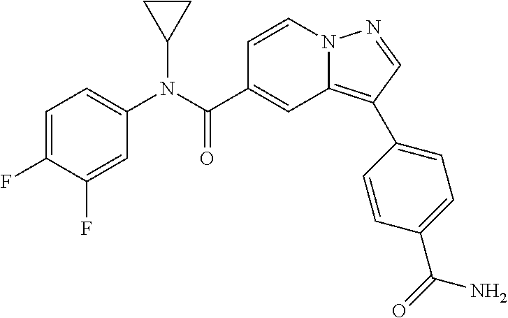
C1=CN2C(=C(C3=CC=C(C(=O)N)C=C3)C=N2)C=C1C(N(C1=CC=C(F)C(F)=C1)C1CC1)=O
